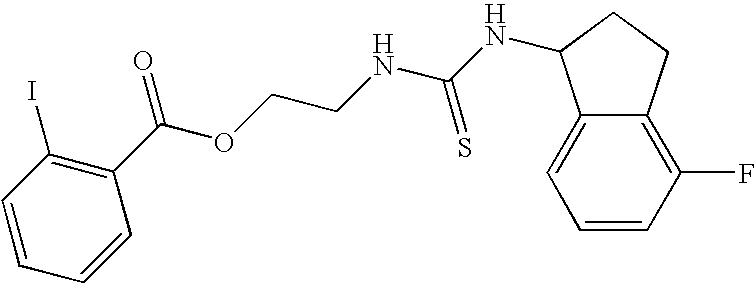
C1(I)=C(C(OCCNC(NC2C3=CC=CC(F)=C3CC2)=S)=O)C=CC=C1
